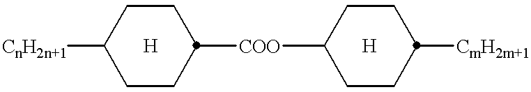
C1([CnH2n+1])CCC([COO]C2CCC([CmH2m+1])CC2)CC1
